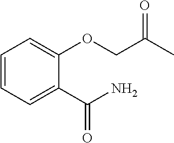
C1(C(N)=O)=CC=CC=C1OCC(C)=O
